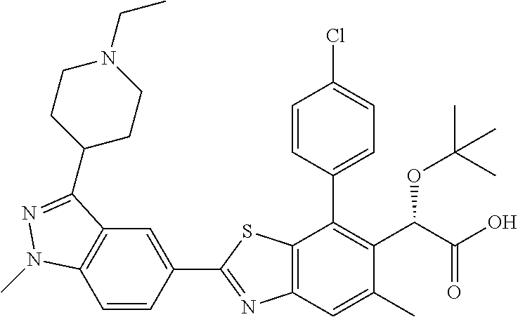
C1=CC(C2=NC3=C(S2)C(C2=CC=C(Cl)C=C2)=C(C(C(O)=O)OC(C)(C)C)C(C)=C3)=CC2=C1N(C)N=C2C1CCN(CC)CC1
